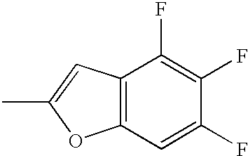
C12=C(C=C(C)O1)C(F)=C(F)C(F)=C2
